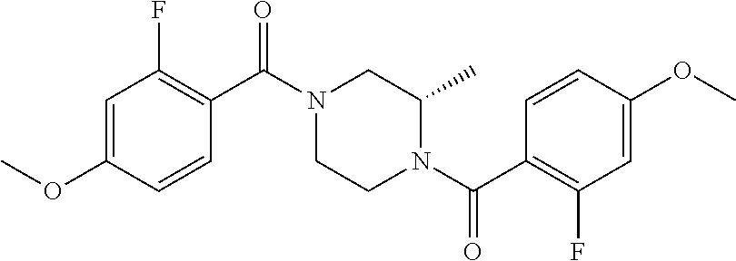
COC1=CC(F)=C(C(N2CCN(C(C3=C(F)C=C(OC)C=C3)=O)C(C)C2)=O)C=C1
